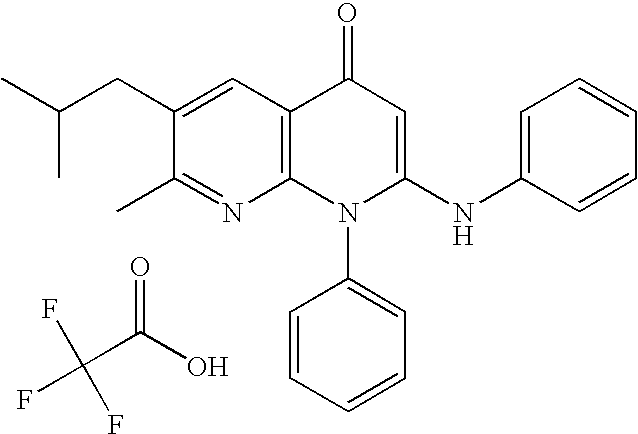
C1(C)=NC2=C(C=C1CC(C)C)C(=O)C=C(NC1=CC=CC=C1)N2C1=CC=CC=C1.C(C(O)=O)(F)(F)F
